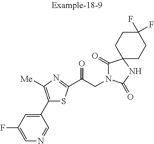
C1=C(F)C=C(C2=C([Me])N=C(C(CN3C(=O)C4(NC3=O)CCC(F)(F)CC4)=O)S2)C=N1
